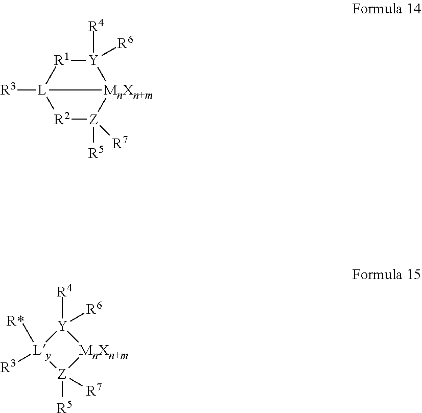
[Y]1([R4])([R6])[R1][L]2([R3])[R2][Z]([R5])([R7])[MnXn+m]12.[Y]1([R4])([R6])[Ly]([R3])([R*])[Z]([R5])([R7])[MnXn+m]1
